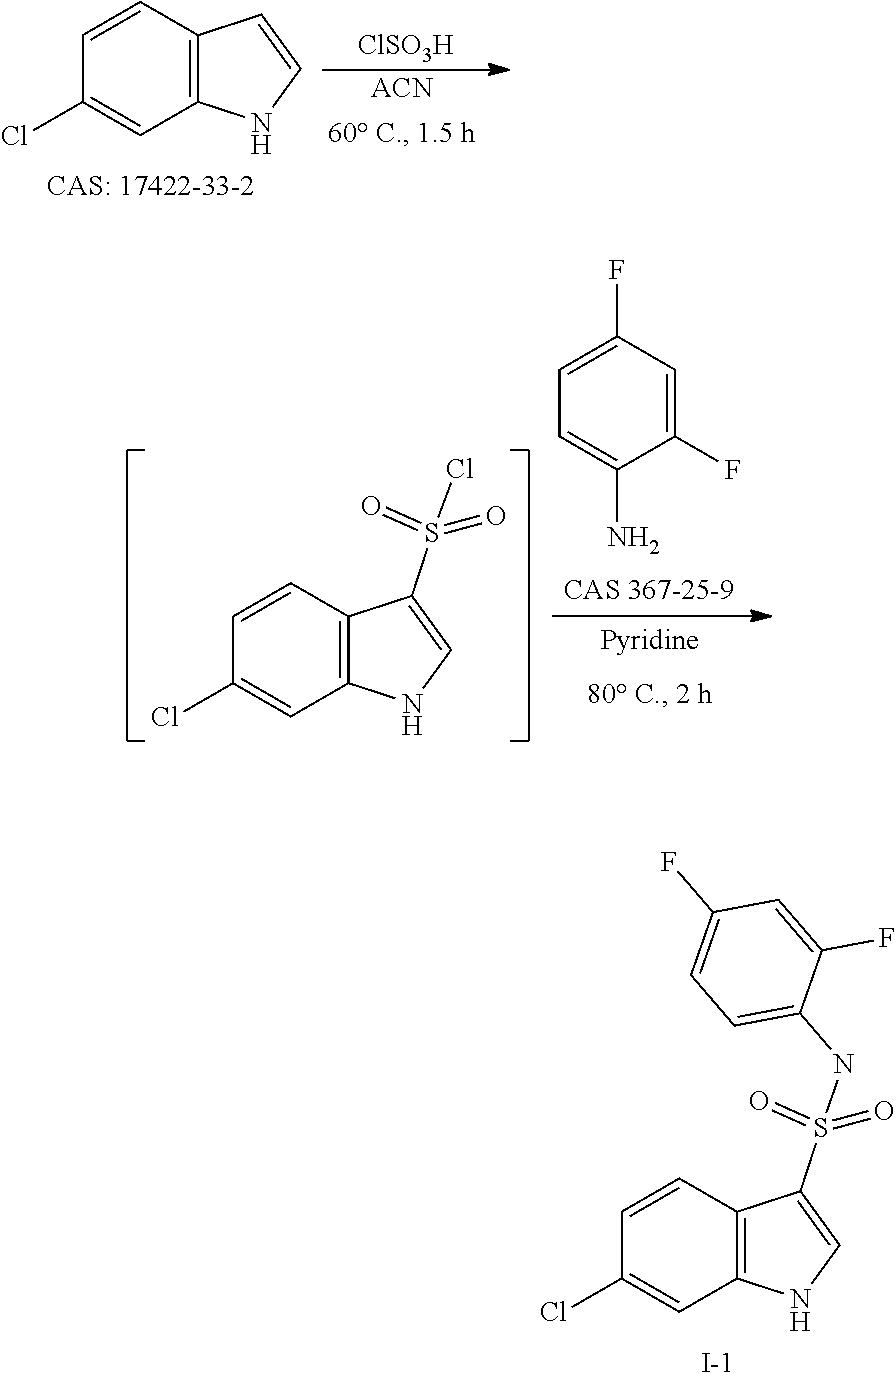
[ClSO3H].[ACN].C1(Cl)=CC2=C(C=C1)C=CN2.[CAS: 17422-33-2].C1=C(F)C=C(F)C(N)=C1.C1(Cl)=CC2=C(C=C1)C(S(Cl)(=O)=O)=CN2.C1(Cl)=CC2=C(C=C1)C(S(NC1=CC=C(F)C=C1F)(=O)=O)=CN2.[I-]
